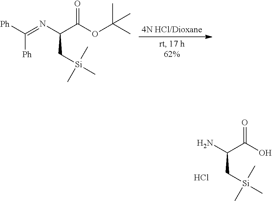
NC(C(=O)O)C[Si](C)(C)C.Cl.C([Ph])([Ph])=NC(C(=O)OC(C)(C)C)C[Si](C)(C)C
